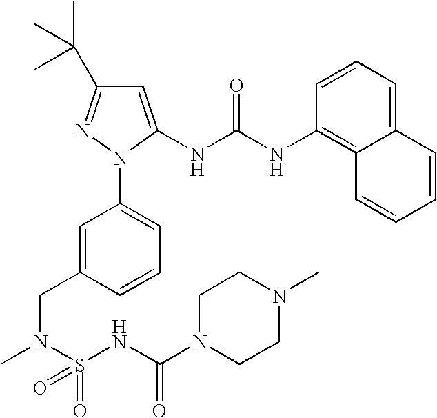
C1=C(CN(C)S(NC(=O)N2CCN(C)CC2)(=O)=O)C=CC=C1N1N=C(C(C)(C)C)C=C1NC(NC1=C2C(=CC=C1)C=CC=C2)=O
